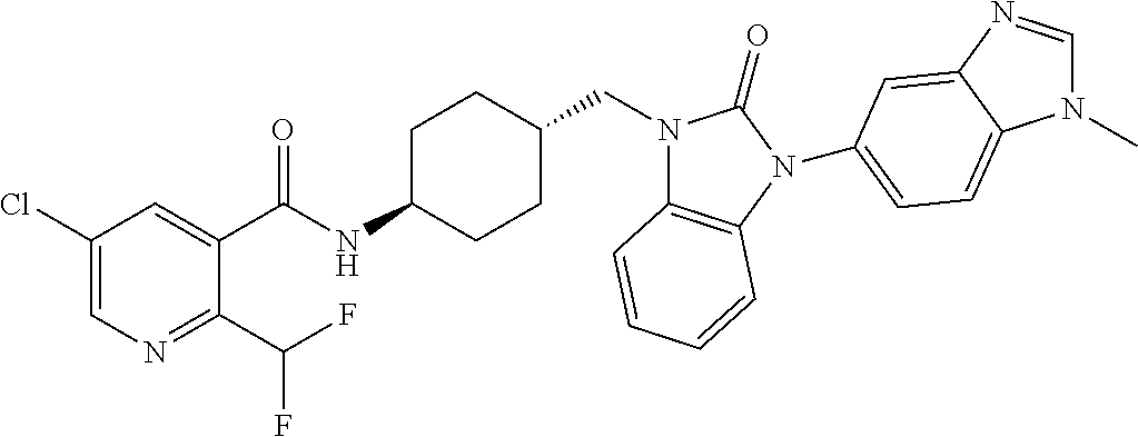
C1(Cl)=CN=C(C(F)F)C(C(NC2CCC(CN3C4=C(N(C5=CC=C6N(C)C=NC6=C5)C3=O)C=CC=C4)CC2)=O)=C1
